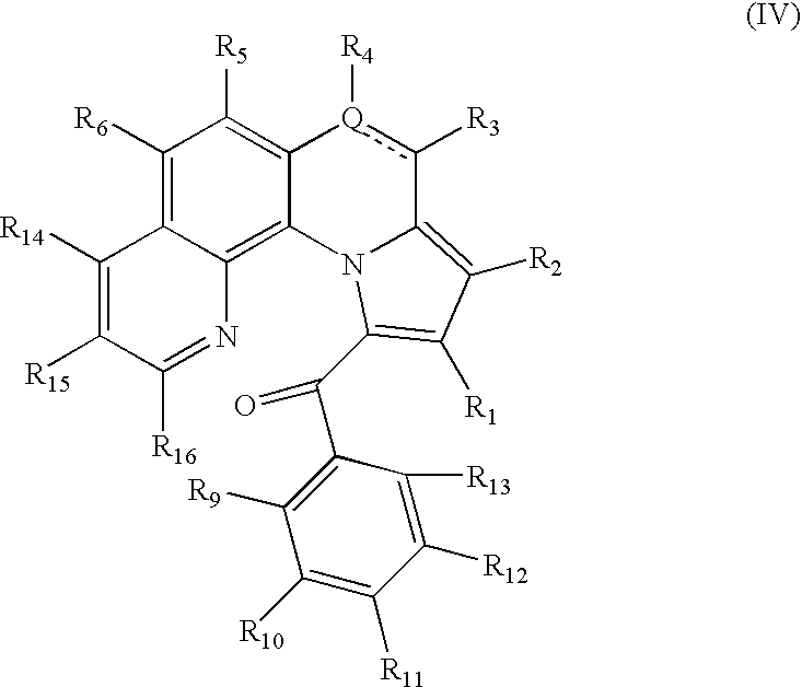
C12=C3C(=C([R5])C([R6])=C1C([R14])=C([R15])C([R16])=N2)[Q]([R4])c([R3])C1=C([R2])C([R1])=C(C(C2=C([R9])C([R10])=C([R11])C([R12])=C2[R13])=O)N31
